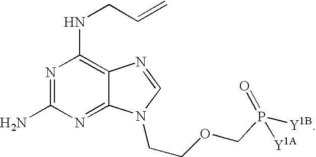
N1=C(N)N=C2C(=C1NCC=C)N=CN2CCOCP(=O)([Y1B])[Y1A]
